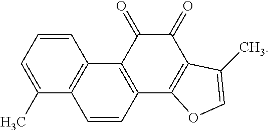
C1=CC=C(C)C2=C1C1=C(C=C2)C2=C(C(=O)C1=O)C(C)=CO2
